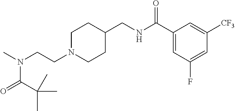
N(CCN1CCC(CNC(C2=CC(F)=CC([CF3])=C2)=O)CC1)(C)C(=O)C(C)(C)C
